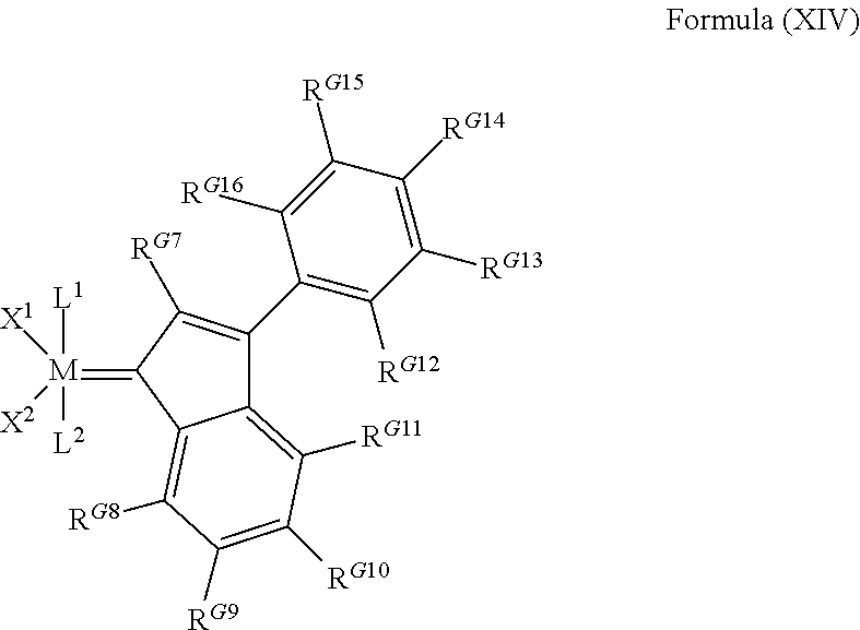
C12=C([RG11])C([RG10])=C([RG9])C([RG8])=C1C(=[M]([X1])([X2])([L1])[L2])C([RG7])=C2C1=C([RG12])C([RG13])=C([RG14])C([RG15])=C1[RG16]
